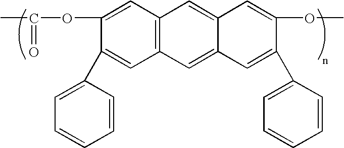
C1(OC(=O)C)=CC2=C(C=C1C1=CC=CC=C1)C=C1C(=C2)C=C(OC)C(C2=CC=CC=C2)=C1
